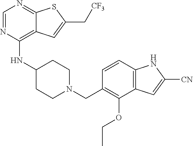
C1=NC(NC2CCN(CC3=C(OCC)C4=C(C=C3)NC([CN])=C4)CC2)=C2C(=N1)SC(C[CF3])=C2
